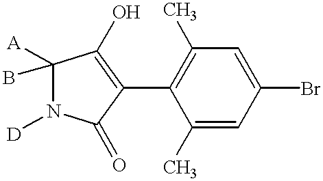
C1(C2=C(C)C=C(Br)C=C2C)=C(O)C([A])(B)N([D])C1=O
